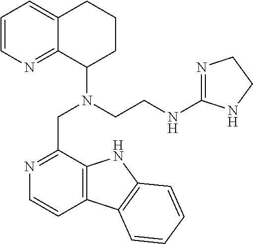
C1=CN=C2C(=C1)CCCC2N(CCNC1=NCCN1)CC1=NC=CC2=C1NC1=C2C=CC=C1
